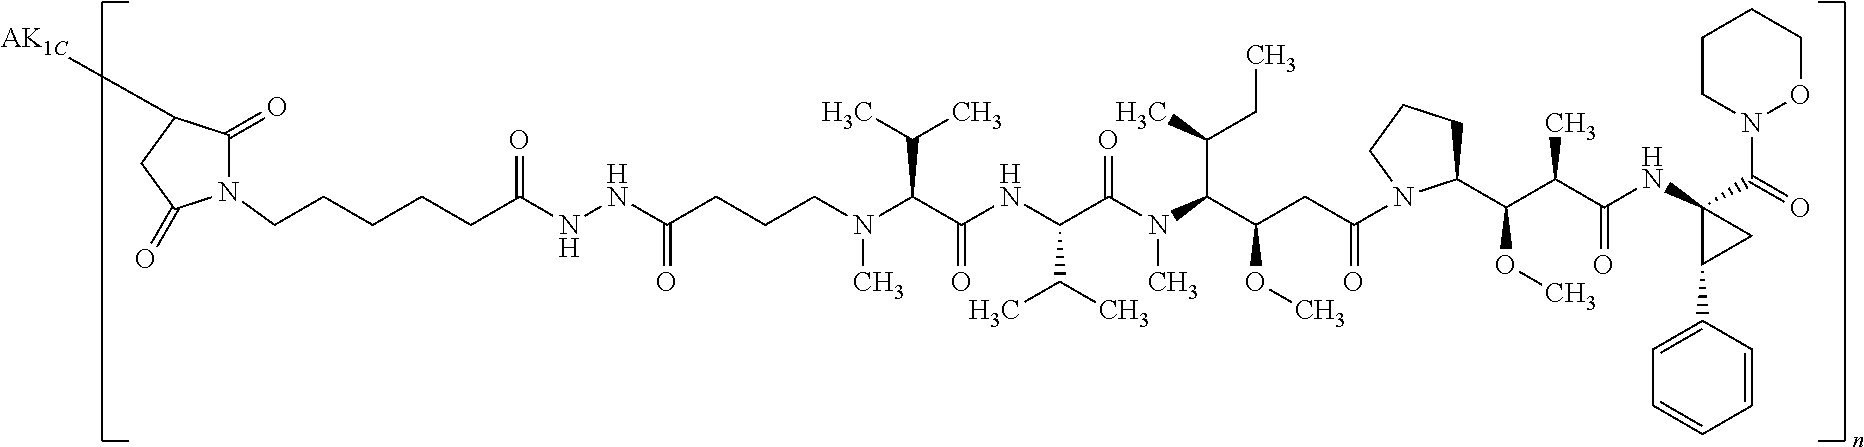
N1(CCCCCC(NNC(CCCN(C(C(NC(C(N(C(C(CC(=O)N2C(C(C(C(NC3(C(=O)N4OCCCC4)CC3C3=CC=CC=C3)=O)C)OC)CCC2)OC)C(C)CC)C)=O)C(C)C)=O)C(C)C)C)=O)=O)C(=O)C([AK1C])CC1=O
